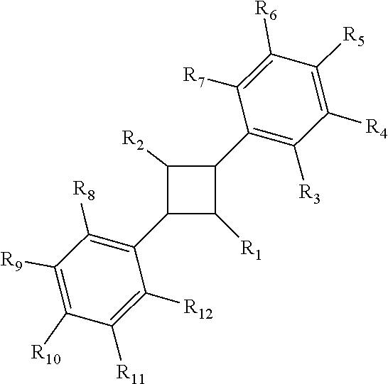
C1([R10])=C([R9])C([R8])=C(C2C([R2])C(C3=C([R3])C([R4])=C([R5])C([R6])=C3[R7])C2[R1])C([R12])=C1[R11]
